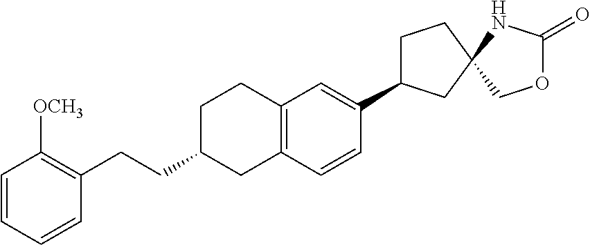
C1C(CCC2=C([OCH3])C=CC=C2)CC2=C(C1)C=C(C1CCC3(C1)COC(=O)N3)C=C2
